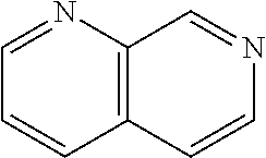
C12=C(C=CN=C1)C=CC=N2
